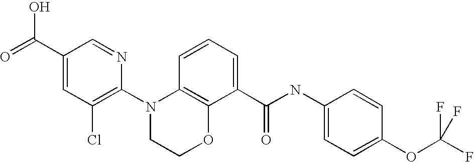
C1(N2CCOC3=C2C=CC=C3C(NC2=CC=C(OC(F)(F)F)C=C2)=O)=C(Cl)C=C(C(=O)O)C=N1
